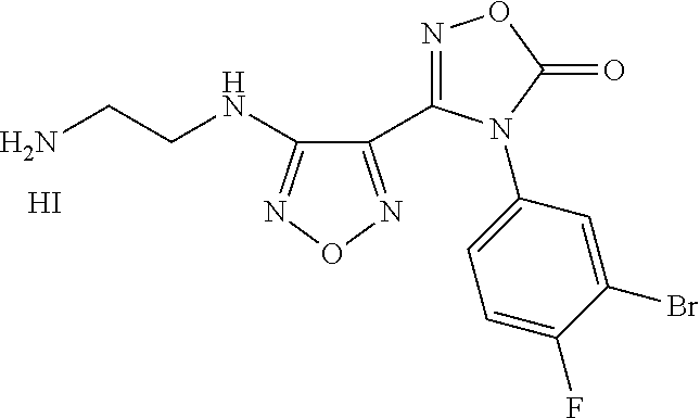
NCCNC1=NON=C1C1=NOC(=O)N1C1=CC=C(F)C(Br)=C1.I
